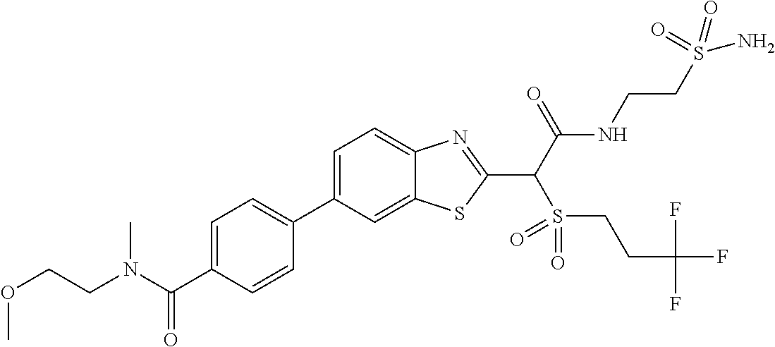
C1=C(C2=CC=C(C(N(CCOC)C)=O)C=C2)C=C2C(=C1)N=C(C(C(NCCS(N)(=O)=O)=O)S(=O)(=O)CCC(F)(F)F)S2
